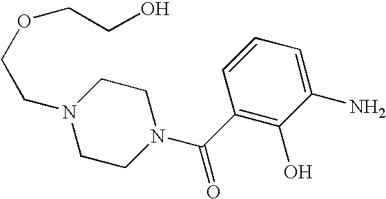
C1CN(C(C2=C(O)C(N)=CC=C2)=O)CCN1CCOCCO
